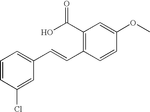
C1=CC(Cl)=CC(C=CC2=C(C(O)=O)C=C(OC)C=C2)=C1
